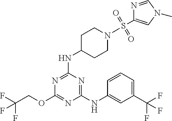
FC(COC1=NC(NC2=CC(C(F)(F)F)=CC=C2)=NC(NC2CCN(S(C3=CN(C)C=N3)(=O)=O)CC2)=N1)(F)F
